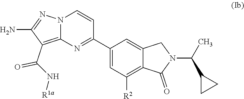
C1(N)=NN2C(=C1C(=O)N[R1a])N=C(C1=CC([R2])=C3C(=C1)CN(C(C1CC1)C)C3=O)C=C2
